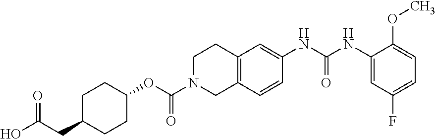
C1(NC(NC2=CC3=C(C=C2)CN(C(OC2CCC(CC(=O)O)CC2)=O)CC3)=O)=CC(F)=CC=C1OC
